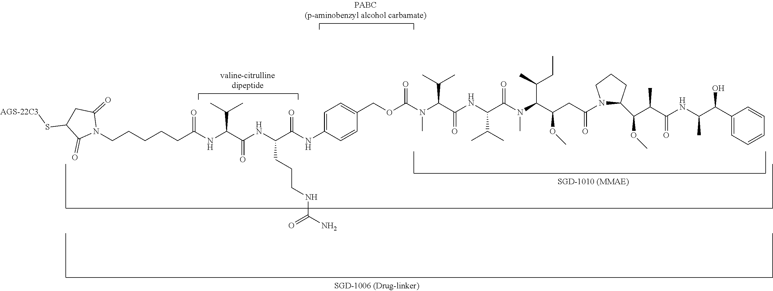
C1=C(NC(C(NC(C(NC(CCCCCN2C(=O)CC(S[AGS-22C3])C2=O)=O)C(C)C)=O)CCCNC(N)=O)=O)C=CC(COC(N(C(C(NC(C(N(C)C(C(OC)CC(N2C(C(C(C(NC(C)C(C3=CC=CC=C3)O)=O)C)OC)CCC2)=O)C(CC)C)=O)C(C)C)=O)C(C)C)C)=O)=C1
